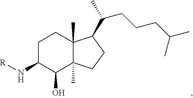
C1C(N[R])C(O)C2(C)C(C)(C1)C(C(CCCC(C)C)C)CC2
